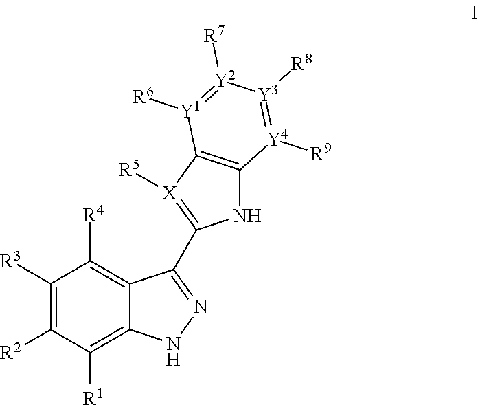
[R3]C1=C([R2])C([R1])=C2C(=C1[R4])C(C1=[X]([R5])C3=C(N1)[Y4]([R9])=[Y3]([R8])[Y2]([R7])=[Y1]3[R6])=NN2
